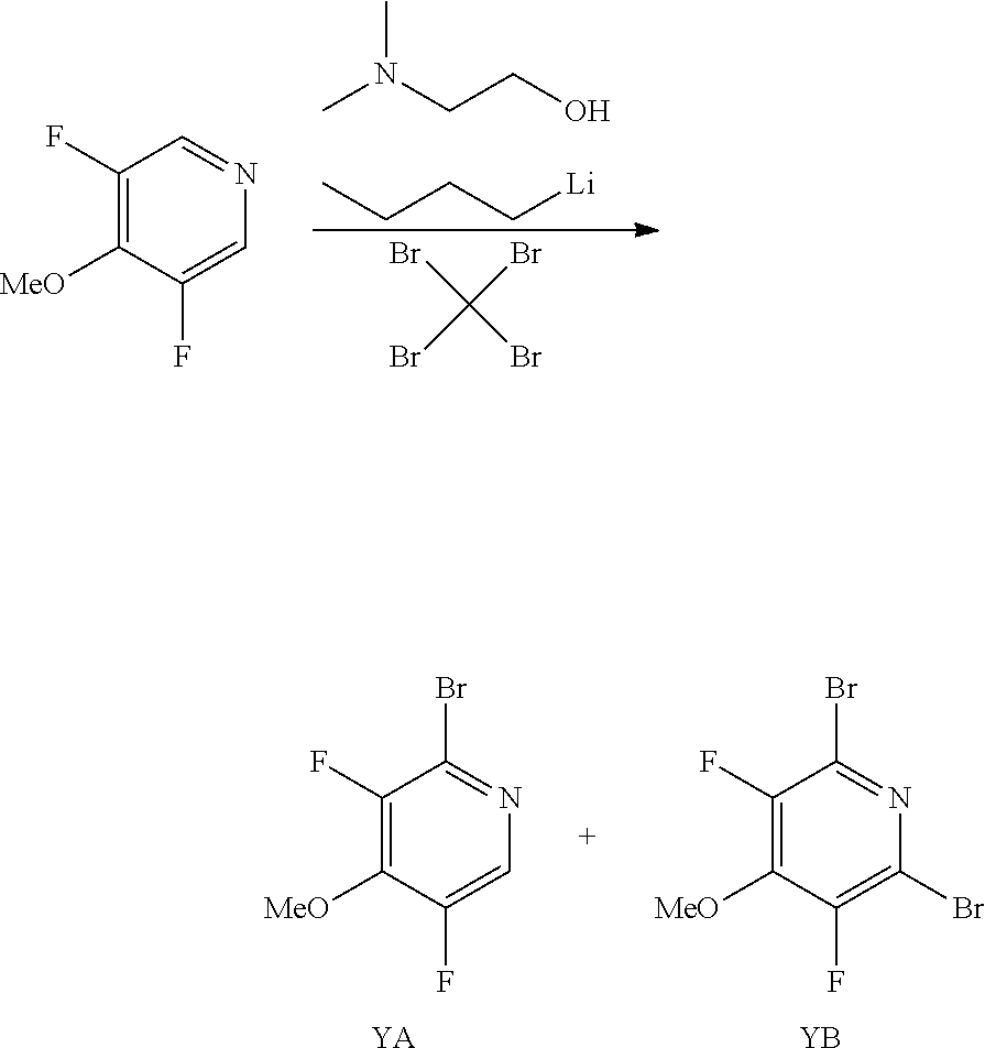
N(C)(CCO)C.C(C)CC[Li].BrC(Br)(Br)Br.C1(F)=CN=CC(F)=C1[MeO].C1(F)=CN=C(Br)C(F)=C1[MeO].[YA].C1(F)=C(Br)N=C(Br)C(F)=C1[MeO].[YB]
